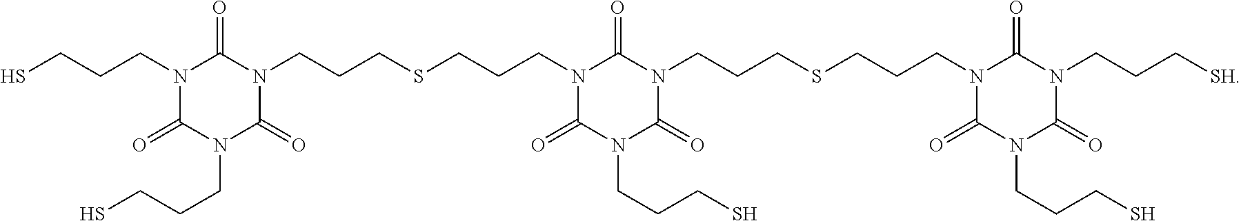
SCCCN1C(=O)N(CCCS)C(=O)N(CCCSCCCN2C(=O)N(CCCS)C(=O)N(CCCSCCCN3C(=O)N(CCCS)C(=O)N(CCC[SH])C3=O)C2=O)C1=O
